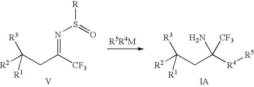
[R2]C(CC([CF3])=NS(=O)[R])([R3])[R1].[V].[R2]C(CC([R4][R5])(N)[CF3])([R3])[R1].[IA]
